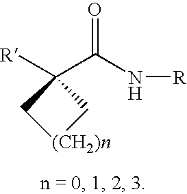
C1(C(N[R])=O)([R])C[(CH2)n]C1
